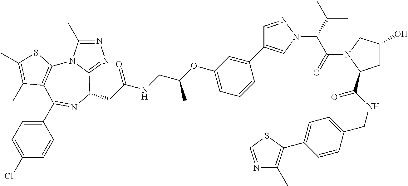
N1=C(C)N2C(=N1)C(CC(=O)NCC(OC1=CC=CC(C3=CN(C(C(N4C(C(NCC5=CC=C(C6=C(C)N=CS6)C=C5)=O)CC(O)C4)=O)C(C)C)N=C3)=C1)C)N=C(C1=CC=C(Cl)C=C1)C1=C2SC(C)=C1C
